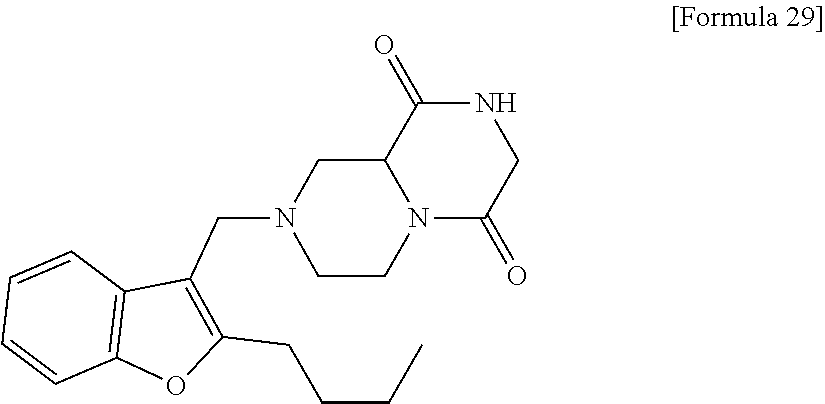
C1=CC2=C(C=C1)C(CN1CCN3C(C1)C(=O)NCC3=O)=C(CCCC)O2
